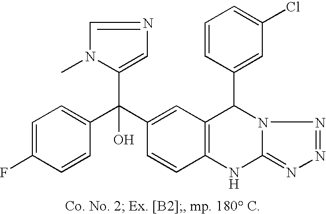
C1=C(F)C=CC(C(C2=CC3=C(C=C2)NC2=NN=NN2C3C2=CC(Cl)=CC=C2)(O)C2=CN=CN2C)=C1
